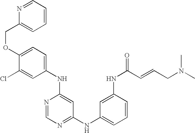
C1(NC2=CC=C(OCC3=CC=CC=N3)C(Cl)=C2)=CC(NC2=CC=CC(NC(C=CCN(C)C)=O)=C2)=NC=N1
